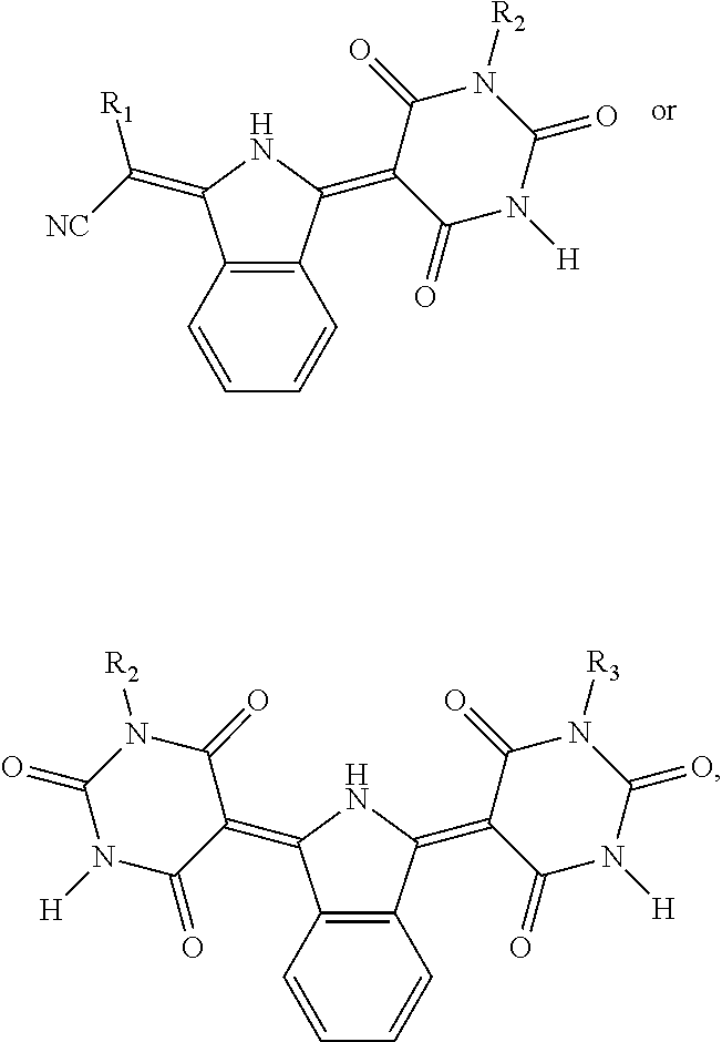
C12=C(C=CC=C1)C(=C([R1])[NC])NC2=C1C(=O)N([H])C(=O)N([R2])C1=O.C12=C(C=CC=C1)C(=C1C(=O)N([R2])C(=O)N([H])C1=O)NC2=C1C(=O)N([H])C(=O)N([R3])C1=O
